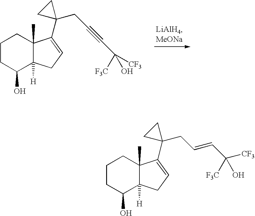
C1CC(O)C2([H])C(C)(C1)C(C1(CC#CC([CF3])([F3C])O)CC1)=CC2.C1CC(O)C2([H])C(C)(C1)C(C1(CC=CC([CF3])([F3C])O)CC1)=CC2
